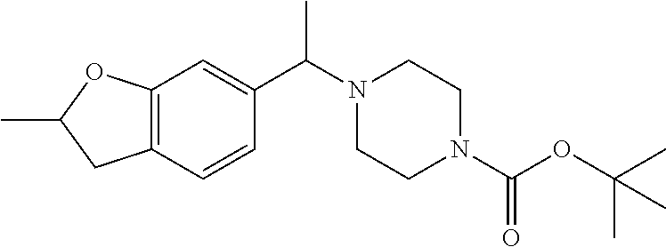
C12=C(C=CC(C(N3CCN(C(OC(C)(C)C)=O)CC3)C)=C1)CC(C)O2
